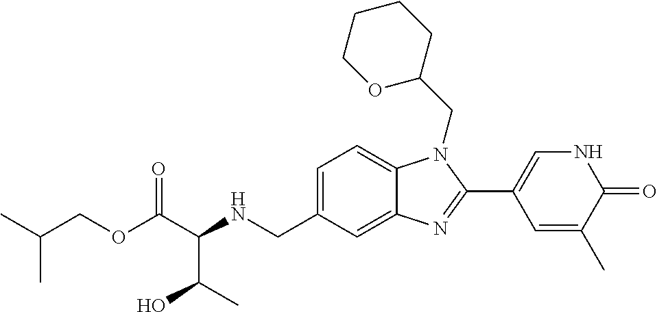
C(C(NCC1=CC=C2C(=C1)N=C(C1=CNC(=O)C(C)=C1)N2CC1CCCCO1)C(C)O)(=O)OCC(C)C
